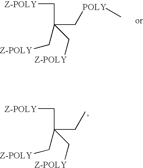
C(C(C[Z-POLY])(C[POLY]C)C[Z-POLY])[Z-POLY].C(C(C[Z-POLY])(CC)C[Z-POLY])[Z-POLY]
